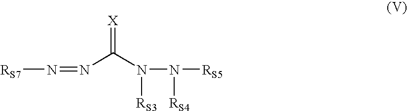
N(=NC(N(N([RS5])[RS4])[RS3])=[X])[RS7]
